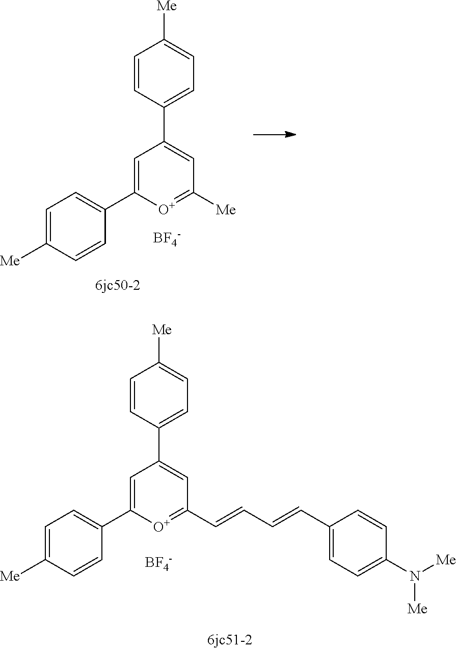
C1=C([Me])C=CC(C2=CC(C3=CC=C([Me])C=C3)=CC(C=CC=CC3=CC=C(N([Me])[Me])C=C3)=[O+]2)=C1.[BF4-].C1=C([Me])C=CC(C2=CC(C3=CC=C([Me])C=C3)=CC([Me])=[O+]2)=C1.[BF4-]
